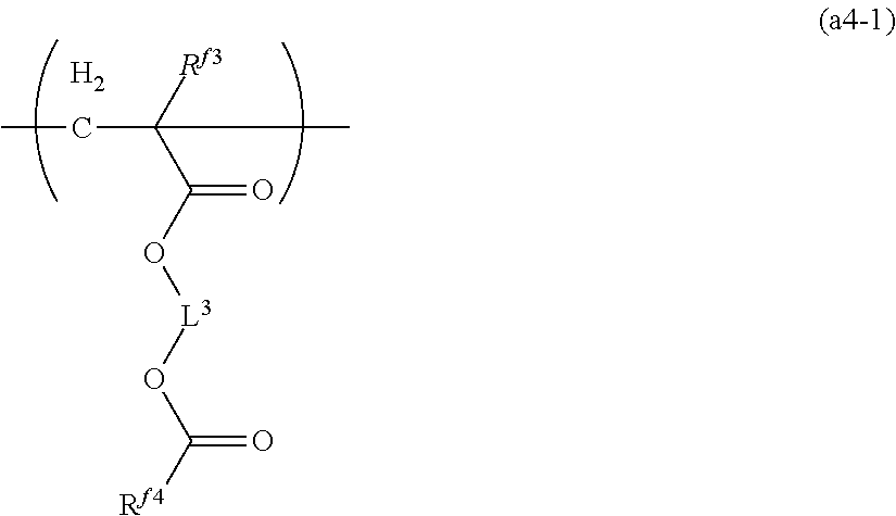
[Rf3]C(C(O[L3]OC(=O)[Rf4])=O)(CC)C.[H2]
